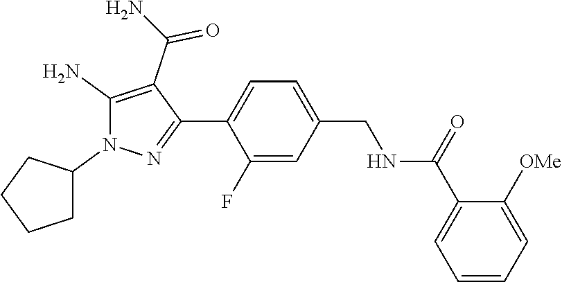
C1=C(C(NCC2=CC=C(C3=NN(C4CCCC4)C(N)=C3C(N)=O)C(F)=C2)=O)C([OMe])=CC=C1
